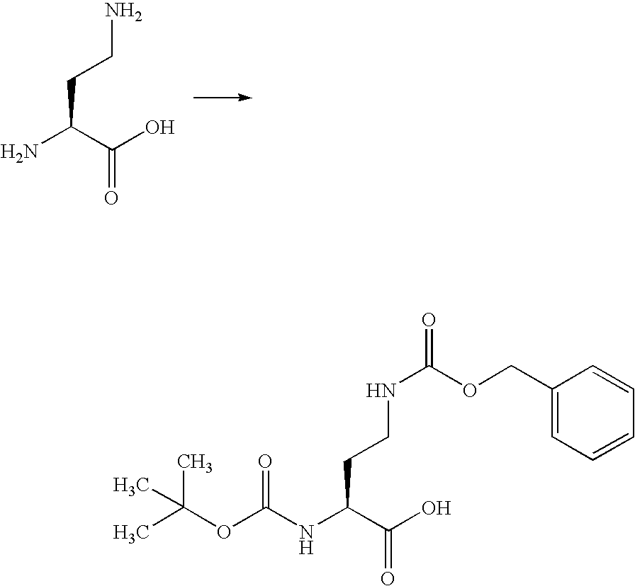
NC(C(O)=O)CCN.C(OC(NC(C(O)=O)CCNC(OCC1=CC=CC=C1)=O)=O)(C)(C)C
